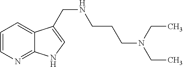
C1=CN=C2C(=C1)C(CNCCCN(CC)CC)=CN2
